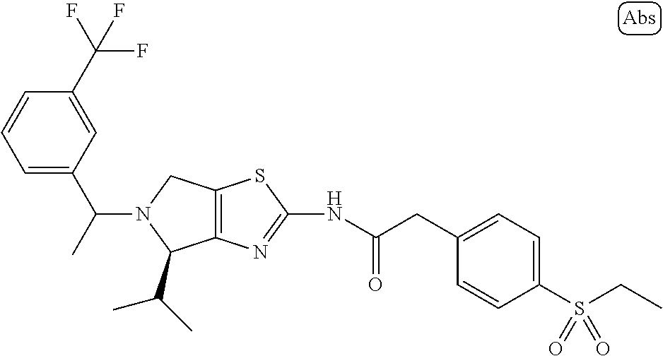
C12=C(N=C(NC(CC3=CC=C(S(CC)(=O)=O)C=C3)=O)S1)C(C(C)C)N(C(C1=CC=CC(C(F)(F)F)=C1)C)C2
